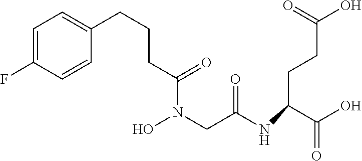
ON(CC(NC(C(O)=O)CCC(O)=O)=O)C(=O)CCCC1=CC=C(F)C=C1
